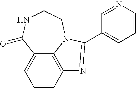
C1=CC2=C3C(=C1)C(=O)NCCN3C(C1=CC=CN=C1)=N2
